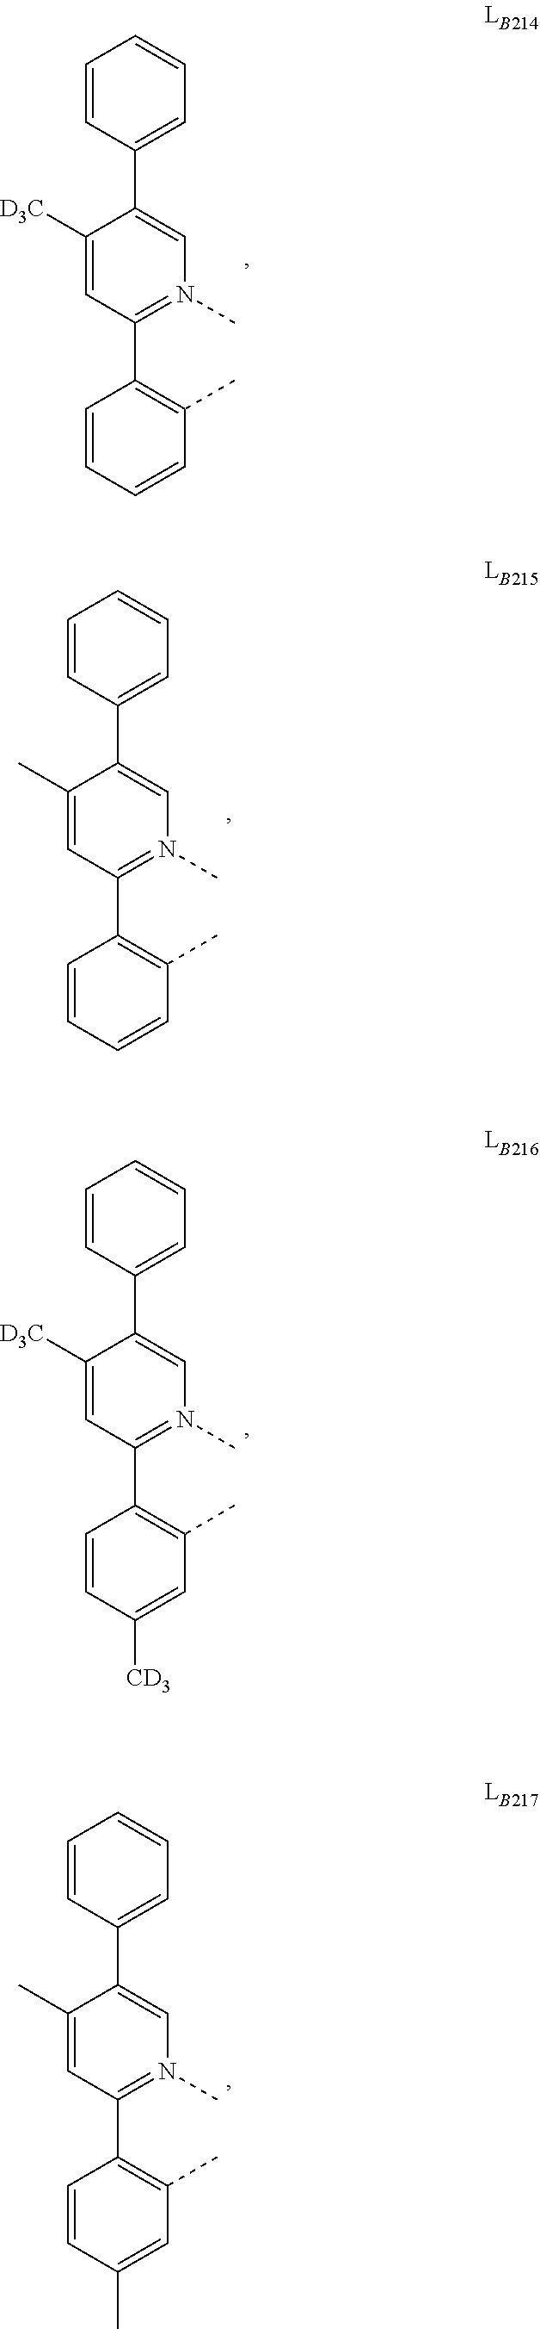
C1(C2=N(C)C=C(C3=CC=CC=C3)C([D3C])=C2)=C(C)C=CC=C1.C1(C2=N(C)C=C(C3=CC=CC=C3)C(C)=C2)=C(C)C=CC=C1.C1(C2=N(C)C=C(C3=CC=CC=C3)C([D3C])=C2)=C(C)C=C([CD3])C=C1.C1(C2=N(C)C=C(C3=CC=CC=C3)C(C)=C2)=C(C)C=C(C)C=C1
